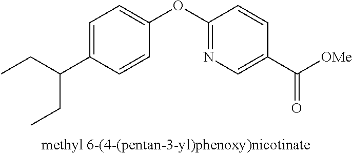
C1=C(C(CC)CC)C=CC(OC2=NC=C(C([OMe])=O)C=C2)=C1
